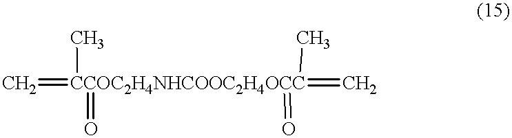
[CCOC2H4NHCOOC2H4OCC](=C)(=C)(C)(=O)(C)=O
